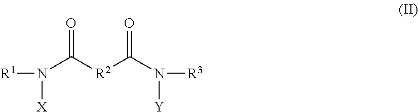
O=C([R2]C(N([R3])[Y])=O)N([X])[R1]
